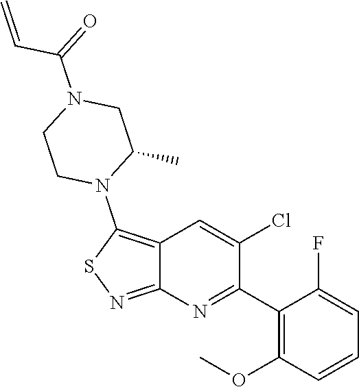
C1(C2=NC3=NSC(N4CCN(C(=O)C=C)CC4C)=C3C=C2Cl)=C(OC)C=CC=C1F
